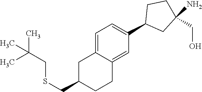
C1=C2C(=CC(C3CC(N)(CO)CC3)=C1)CCC(CSCC(C)(C)C)C2
